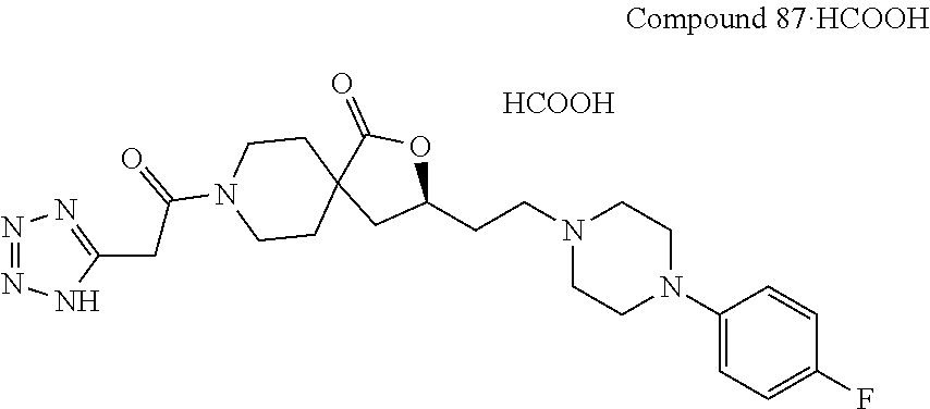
C1(N2CCN(CCC3OC(=O)C4(C3)CCN(C(CC3=NN=NN3)=O)CC4)CC2)=CC=C(F)C=C1.[HCOOH]
